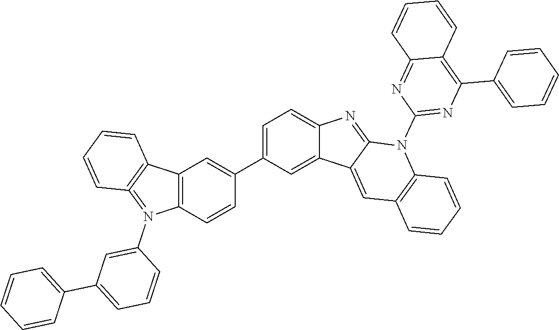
C1=C(C2=CC3=C(C=C2)N(C2=CC(C4=CC=CC=C4)=CC=C2)=C2=C3C=CC=C2)C=C2C(=C1)N=C1C2=CC2=C(N1C1=NC(C3=CC=CC=C3)=C3C(=N1)C=CC=C3)C=CC=C2
